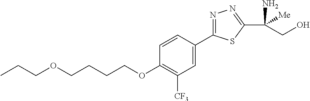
CCCOCCCCOC1=C([CF3])C=C(C2=NN=C(C(N)([Me])CO)S2)C=C1
